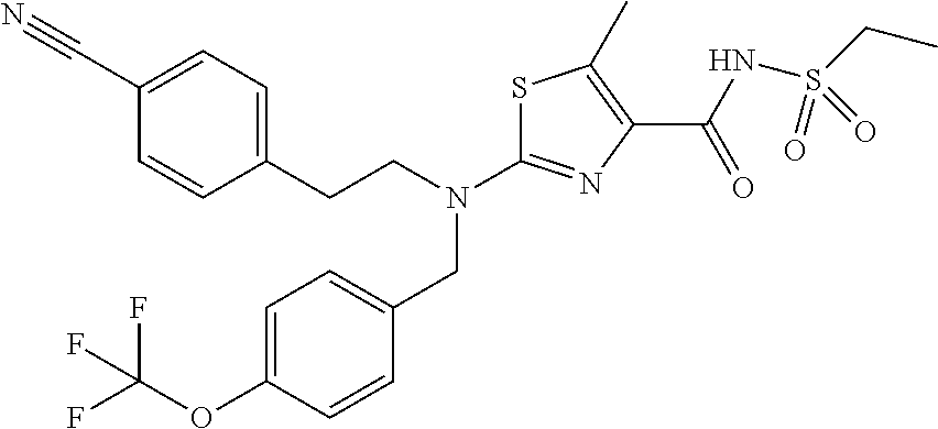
S1C(N(CCC2=CC=C(C#N)C=C2)CC2=CC=C(OC(F)(F)F)C=C2)=NC(C(NS(CC)(=O)=O)=O)=C1C
